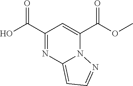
C1(C(O)=O)=NC2=CC=NN2C(C(OC)=O)=C1
